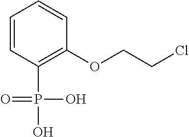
C1=CC(P(O)(O)=O)=C(OCCCl)C=C1
